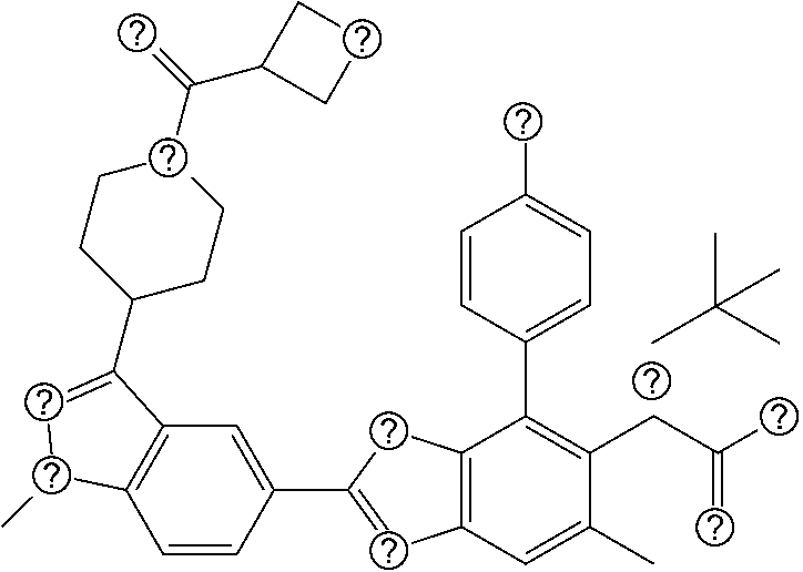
C1=CC(C2=CC3=C(C2)C(C2=CC=C(C)C=C2)=C(CC(C)=C)C(C)=C3)=CC2=C1C(C)C=C2C1CCC(C(=C)C2CCC2)CC1.CC(C)(C)C
